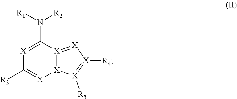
[X]1=C(N([R1])[R2])[X]2=[X][X]([R4])=[X]([R5])[X]2[X]=C1[R3]
